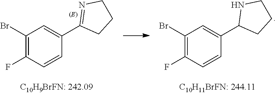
C1(Br)=C(F)C=CC(C2=NCCC2)=C1.C1(Br)=C(F)C=CC(C2CCCN2)=C1
